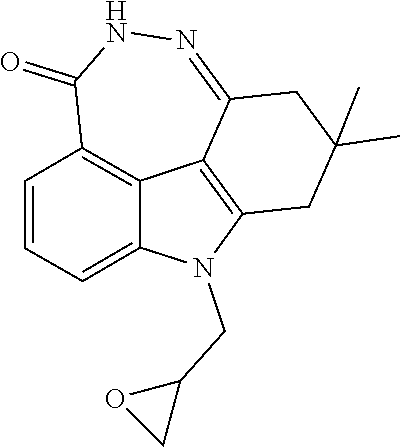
C12=NNC(=O)C3=C4C1=C(CC(C)(C)C2)N(CC1OC1)C4=CC=C3
